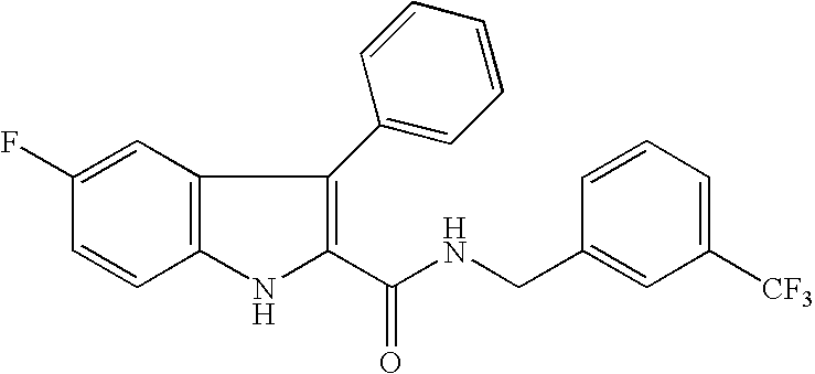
C1(C(NCC2=CC([CF3])=CC=C2)=O)=C(C2=CC=CC=C2)C2=C(N1)C=CC(F)=C2
